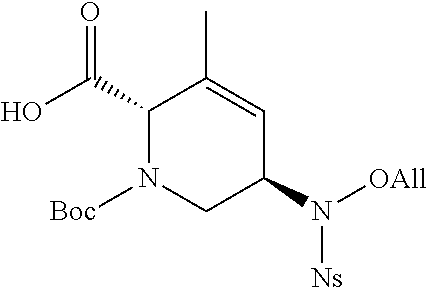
C1(C(O)=O)N([Boc])CC(N([OAll])[Ns])C=C1C
